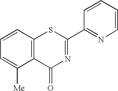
C1=CC2=C(C([Me])=C1)C(=O)N=C(C1=NC=CC=C1)S2
